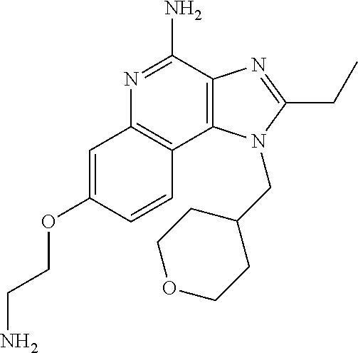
N1=C(N)C2=C(C3=C1C=C(OCCN)C=C3)N(CC1CCOCC1)C(CC)=N2
